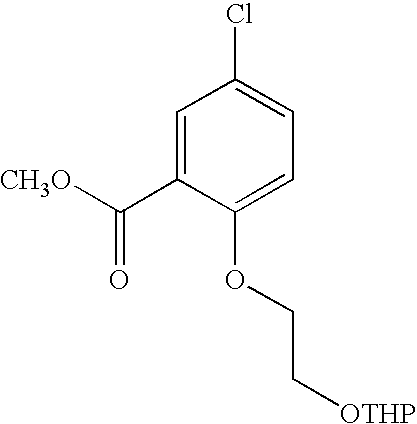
C1=C(C([CH3O])=O)C(OCC[OTHP])=CC=C1Cl
